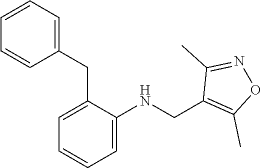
C1(CC2=CC=CC=C2NCC2=C(C)ON=C2C)=CC=CC=C1
